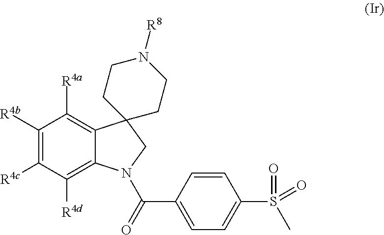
C1([R4b])=C([R4c])C([R4d])=C2C(=C1[R4a])C1(CN2C(C2=CC=C(S(=O)(C)=O)C=C2)=O)CCN([R8])CC1
